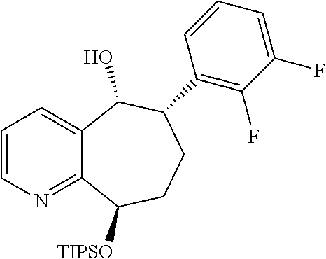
C1=CN=C2C(=C1)C(O)C(C1=C(F)C(F)=CC=C1)CCC2[TIPSO]
